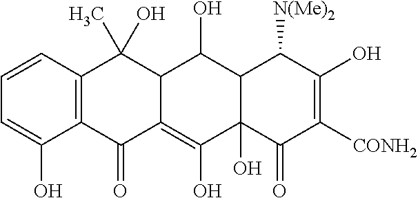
C1=CC2=C(C(O)=C1)C(=O)C1=C(O)C3(O)C(C(O)C1C2(C)O)C([N(Me)2])C(O)=C([CONH2])C3=O
